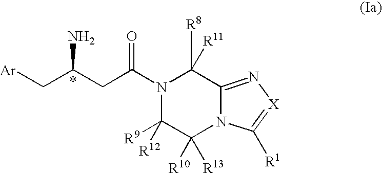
[Ar]CC(CC(N1C([R9])([R12])C([R10])([R13])N2C(=N[X]=C2[R1])C1([R8])[R11])=O)N
